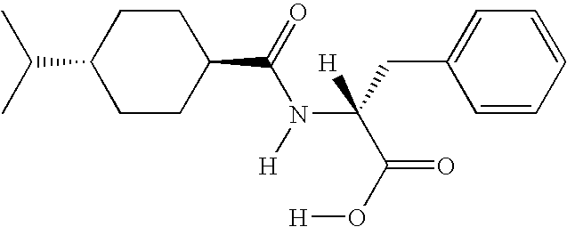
C1CC(C(C)C)CCC1C(=O)N([H])C(CC1=CC=CC=C1)(C(O[H])=O)[H]
